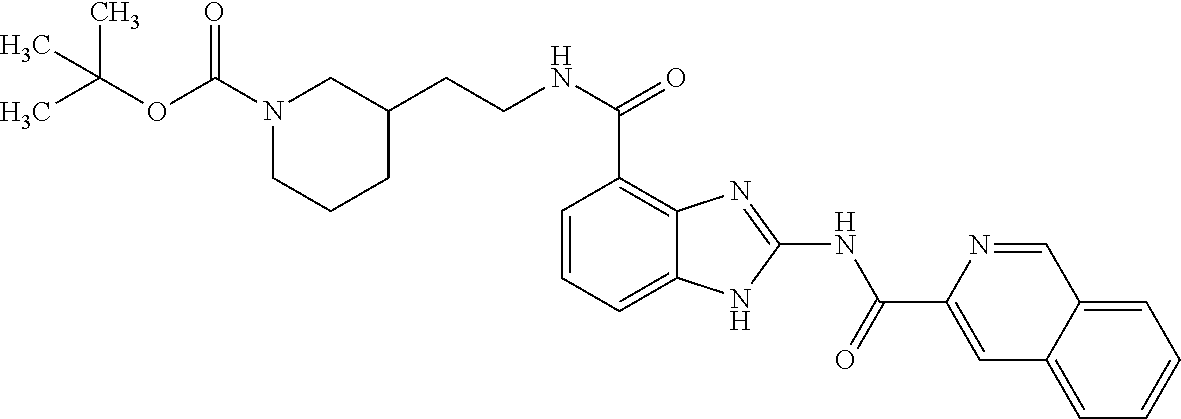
C(NC(C1=C2C(=CC=C1)NC(NC(C1=CC3=CC=CC=C3C=N1)=O)=N2)=O)CC1CN(C(OC(C)(C)C)=O)CCC1
